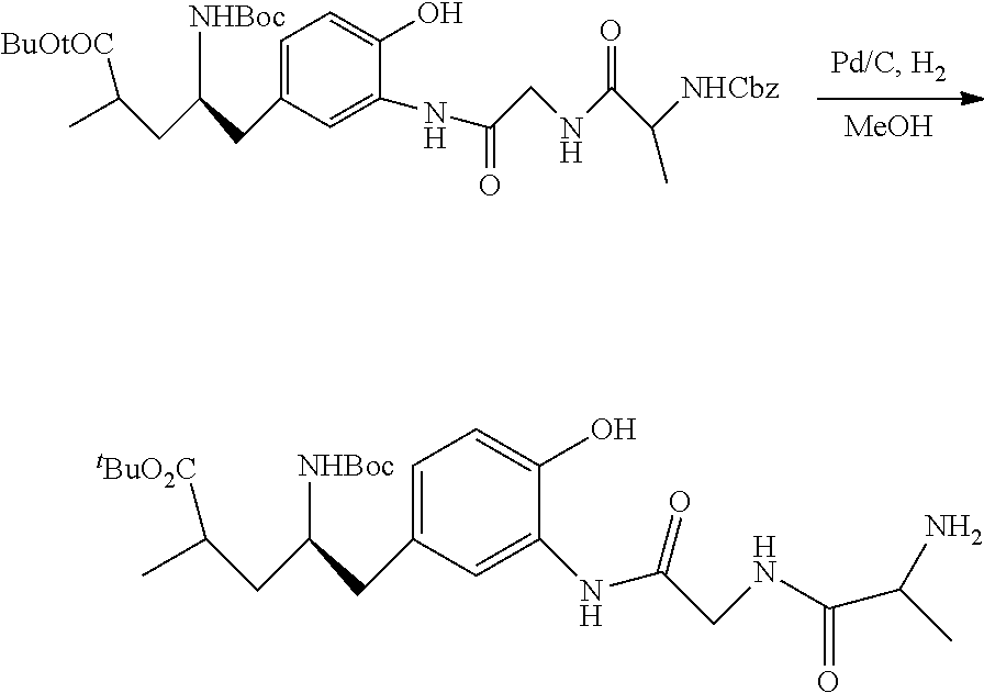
[MeOH].C1=C(CC(CC(C)[BuOtOC])[NHBoc])C=C(NC(=O)CNC(C([NHCbz])C)=O)C(O)=C1.C1=C(CC(CC(C)[tBuO2C])[NHBoc])C=C(NC(CNC(=O)C(C)N)=O)C(O)=C1
